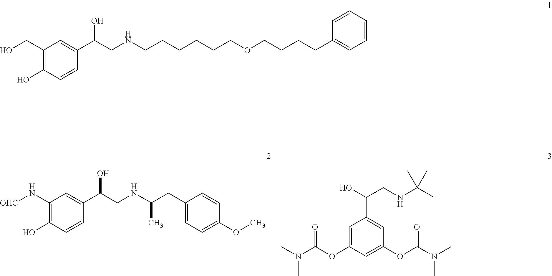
C1(CO)=C(O)C=CC(C(CNCCCCCCOCCCCC2=CC=CC=C2)O)=C1.C1(N[OHC])=C(O)C=CC(C(CNC(CC2=CC=C(OC)C=C2)C)O)=C1.C1=C(OC(N(C)C)=O)C=C(OC(N(C)C)=O)C=C1C(O)CNC(C)(C)C
